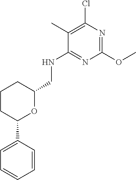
C1=CC(C2OC(CNC3=NC(OC)=NC(Cl)=C3C)CCC2)=CC=C1
